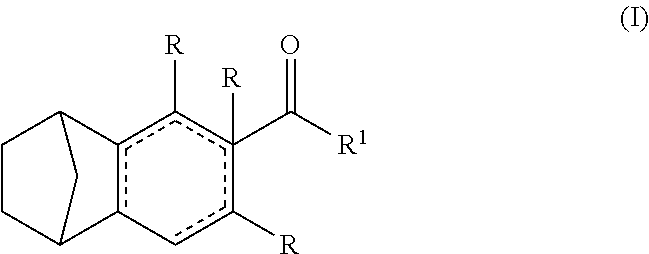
C1CC2c3c(c([R])c(C(=O)[R1])([R])c([R])c-3)C1C2
